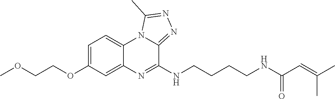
C1=C(OCCOC)C=C2C(=C1)N1C(=NN=C1C)C(NCCCCNC(C=C(C)C)=O)=N2
